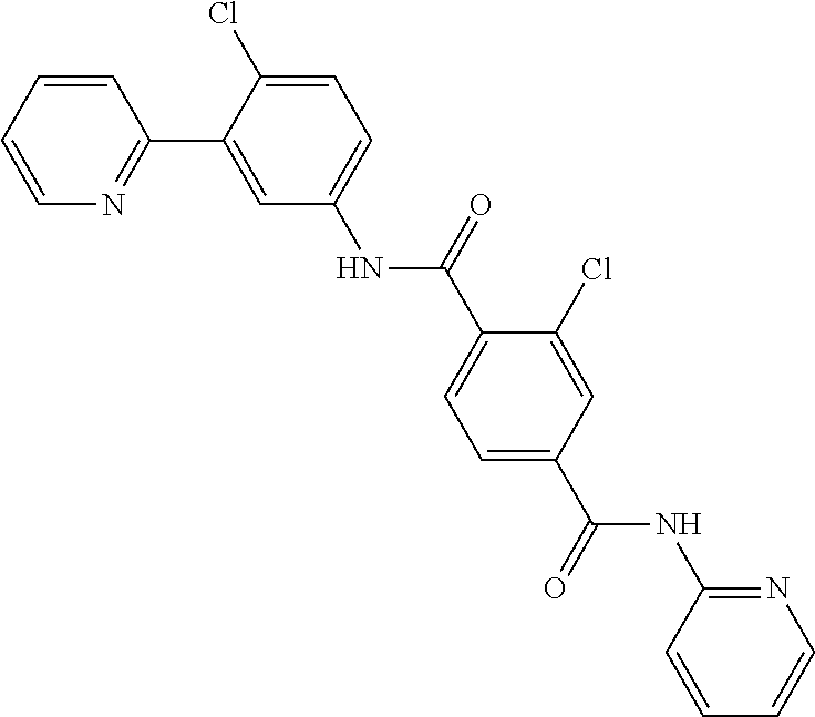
C1=CC=CN=C1C1=CC(NC(C2=CC=C(C(NC3=NC=CC=C3)=O)C=C2Cl)=O)=CC=C1Cl
